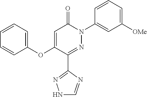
C1(C2=NN(C3=CC([OMe])=CC=C3)C(=O)C=C2OC2=CC=CC=C2)=NNC=N1
